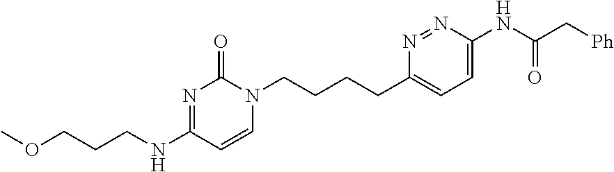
COCCCNC1=NC(=O)N(CCCCC2=CC=C(NC(C[Ph])=O)N=N2)C=C1
